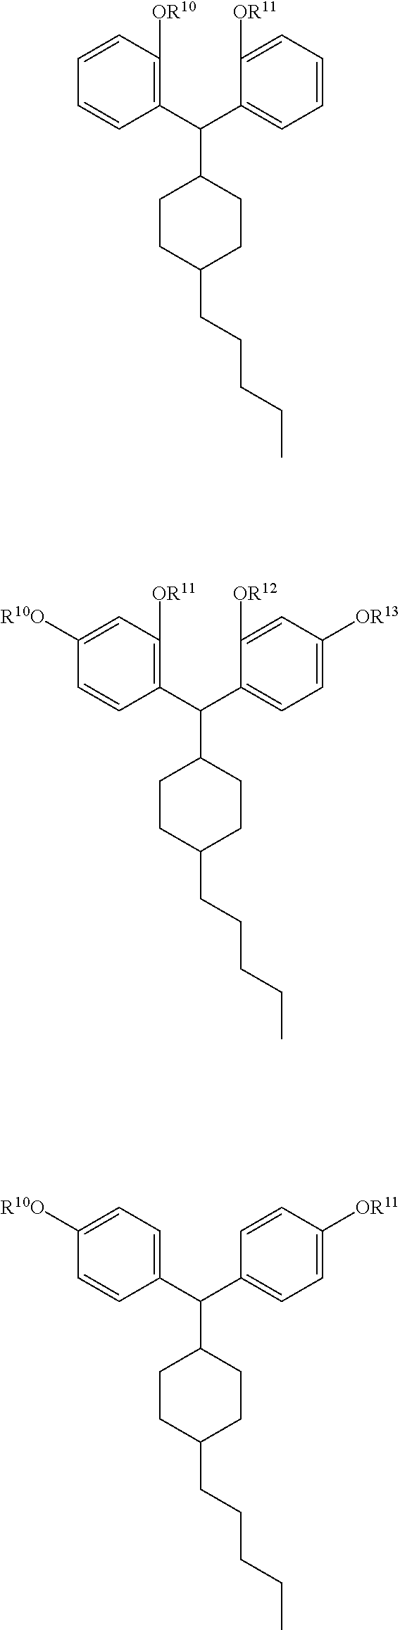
C1(C(C2=CC=C([OR11])C=C2)C2CCC(CCCCC)CC2)=CC=C([R10O])C=C1.C1(C(C2=CC=C([OR13])C=C2[OR12])C2CCC(CCCCC)CC2)=C([OR11])C=C([R10O])C=C1.C1(C(C2=CC=CC=C2[OR11])C2CCC(CCCCC)CC2)=C([OR10])C=CC=C1
